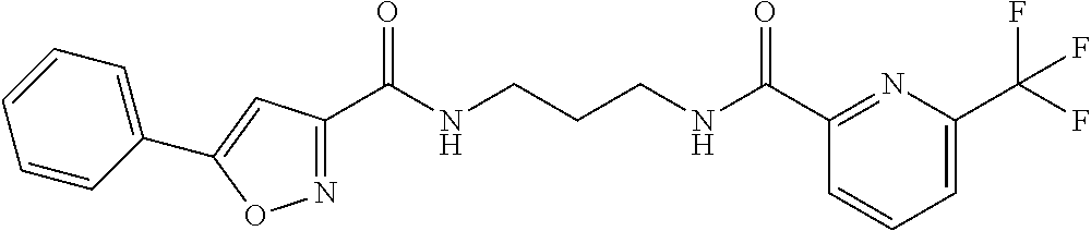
C1(C(NCCCNC(C2=NC(C(F)(F)F)=CC=C2)=O)=O)=NOC(C2=CC=CC=C2)=C1
